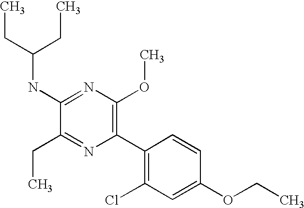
C1(NC(CC)CC)=NC(OC)=C(C2=C(Cl)C=C(OCC)C=C2)N=C1CC
